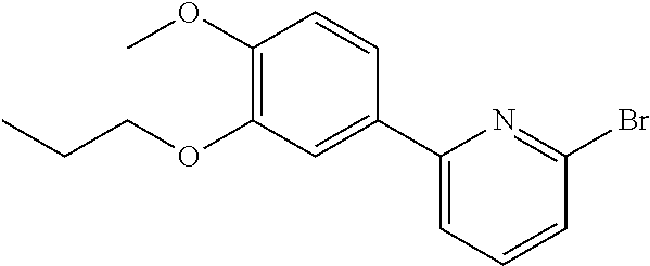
C1(C2=CC=CC(Br)=N2)=CC(OCCC)=C(OC)C=C1
